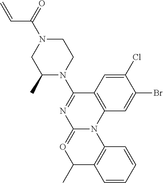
C1(Cl)=CC2=C(C=C1Br)N1C(=OC(C)C3=C1C=CC=C3)N=C2N1CCN(C(=O)C=C)CC1C
